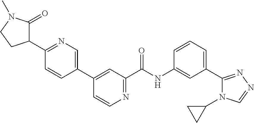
C1=CC=C(C2=NN=CN2C2CC2)C=C1NC(C1=NC=CC(C2=CN=C(C3C(=O)N(C)CC3)C=C2)=C1)=O
